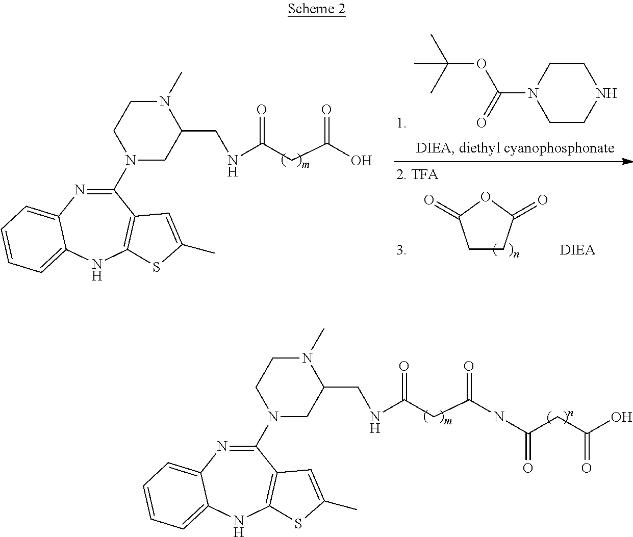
C1CC(=O)OC1=O.C1CNCCN1C(=O)OC(C)(C)C.C1(N2CC(CNC(CC(O)=O)=O)N(C)CC2)=NC2=CC=CC=C2NC2=C1C=C(C)S2.C1(N2CC(CNC(CC(NC(CC(O)=O)=O)=O)=O)N(C)CC2)=NC2=CC=CC=C2NC2=C1C=C(C)S2
